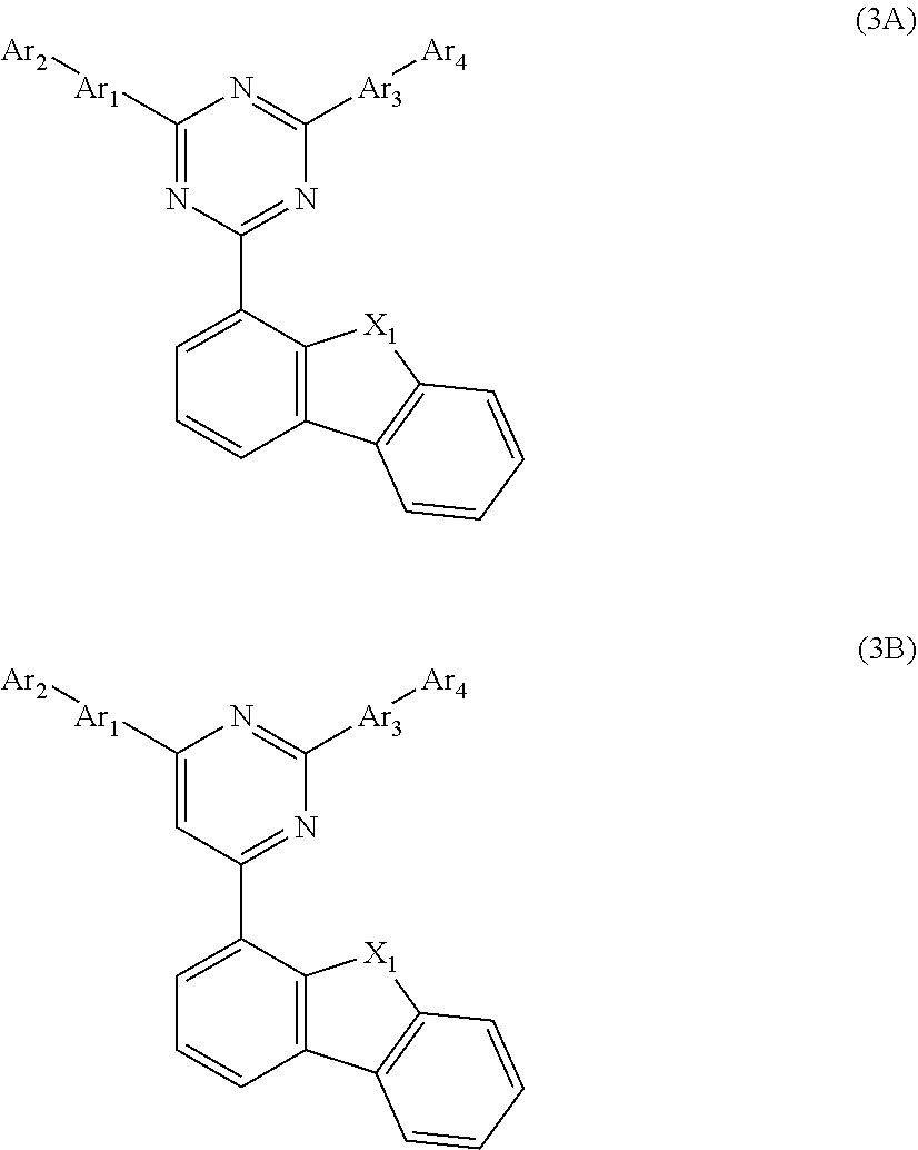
C12=C(C(C3=NC([Ar3][Ar4])=NC([Ar1][Ar2])=N3)=CC=C1)[X1]C1=C2C=CC=C1.C12=C(C(C3=NC([Ar3][Ar4])=NC([Ar1][Ar2])=C3)=CC=C1)[X1]C1=C2C=CC=C1
